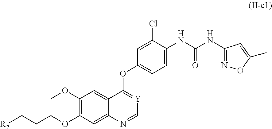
C1(OC)=C(OCCC[R2])C=C2C(=C1)C(OC1=CC=C(NC(NC3=NOC(C)=C3)=O)C(Cl)=C1)=[Y]C=N2
